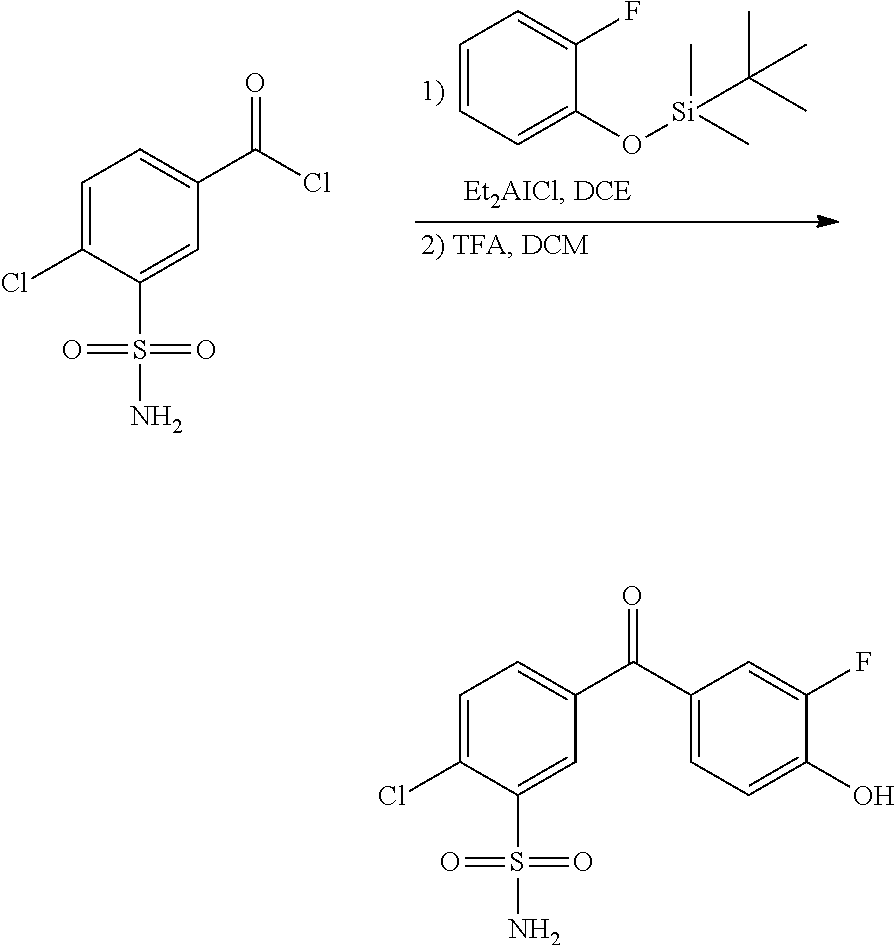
C1=CC=C(O[Si](C)(C)C(C)(C)C)C(F)=C1.C1=C(Cl)C(S(=O)(=O)N)=CC(C(Cl)=O)=C1.C1=C(Cl)C(S(=O)(=O)N)=CC(C(C2=CC=C(O)C(F)=C2)=O)=C1
